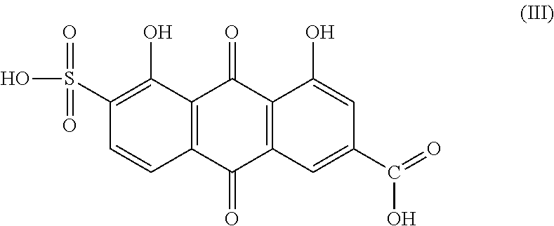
C1(S(O)(=O)=O)=C(O)C2=C(C=C1)C(=O)C1=C(C2=O)C(O)=CC(C(=O)O)=C1
